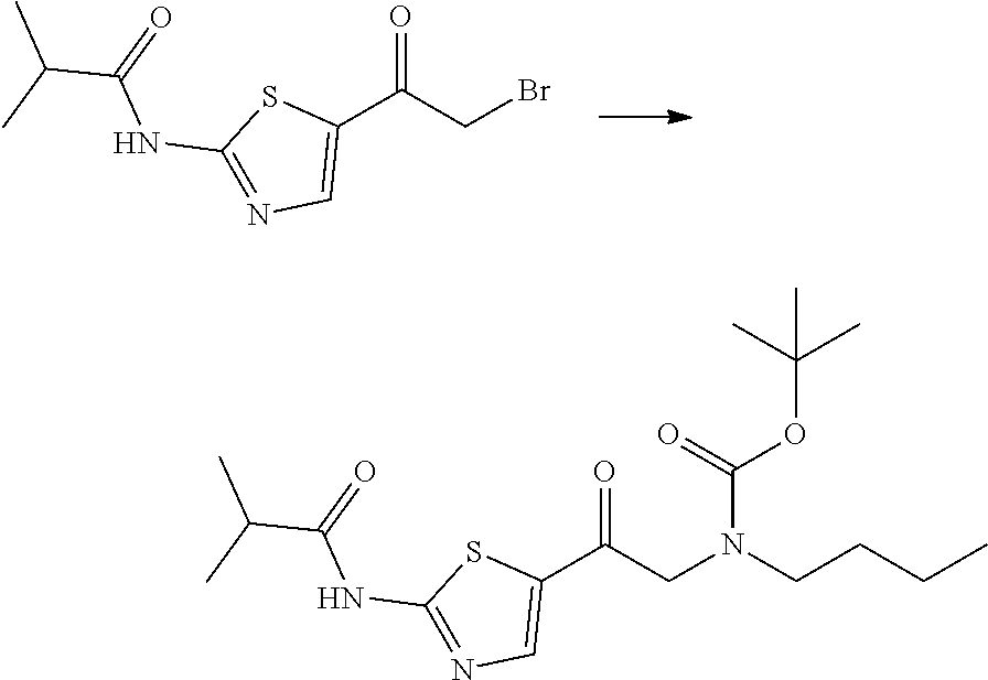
C1(C(CBr)=O)=CN=C(NC(=O)C(C)C)S1.C1(C(CN(CCCC)C(OC(C)(C)C)=O)=O)=CN=C(NC(=O)C(C)C)S1
